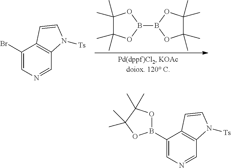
C1(Br)=CN=CC2=C1C=CN2[Ts].C1(C)(C)C(C)(C)OB(B2OC(C)(C)C(C)(C)O2)O1.C1(B2OC(C)(C)C(C)(C)O2)=CN=CC2=C1C=CN2[Ts]
